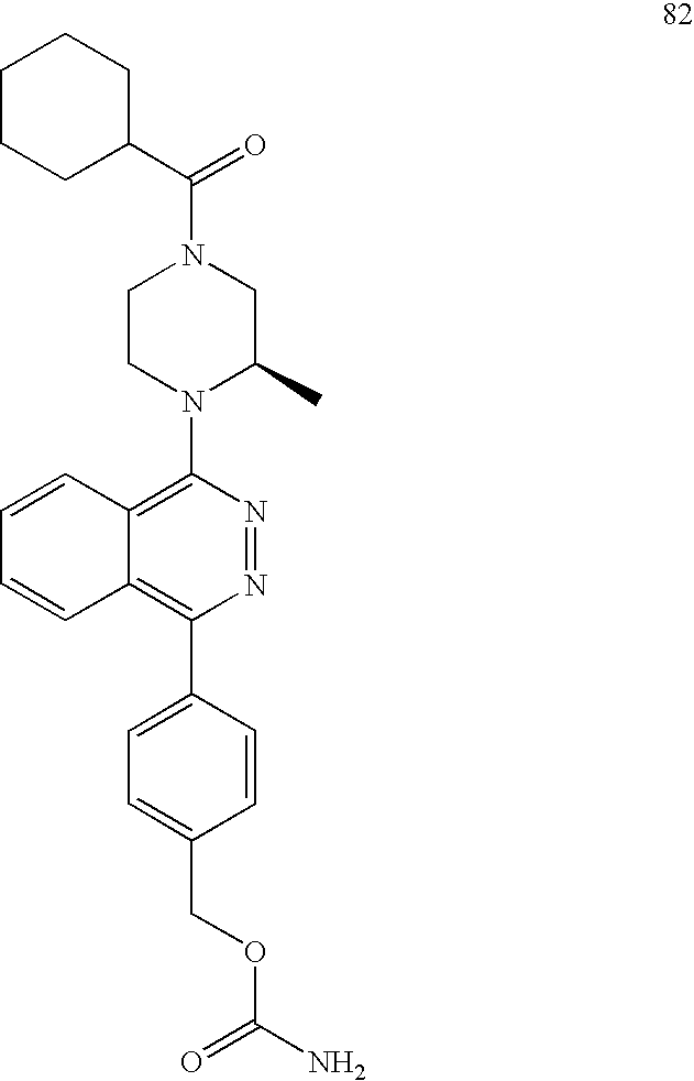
C1CCC(C(N2CCN(C3=C4C(=C(C5=CC=C(COC(N)=O)C=C5)N=N3)C=CC=C4)C(C)C2)=O)CC1
